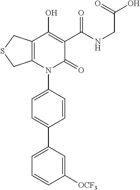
C1(N2C(=O)C(C(NCC(O)=O)=O)=C(O)C3=C2CSC3)=CC=C(C2=CC=CC([OCF3])=C2)C=C1
